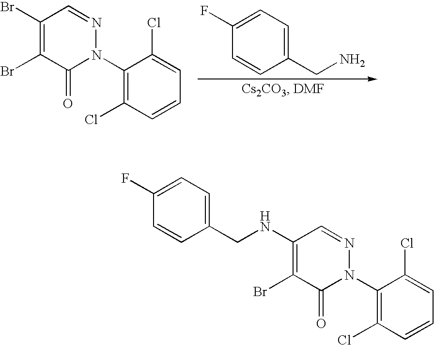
C1(N2N=CC(Br)=C(Br)C2=O)=C(Cl)C=CC=C1Cl.C1(CN)=CC=C(F)C=C1.C1(N2N=CC(NCC3=CC=C(F)C=C3)=C(Br)C2=O)=C(Cl)C=CC=C1Cl
